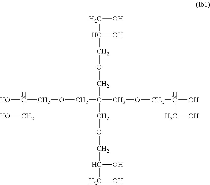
OC(COCC(COCC(O)CO)(COCC(O)CO)COCC(C[OH])O)CO
